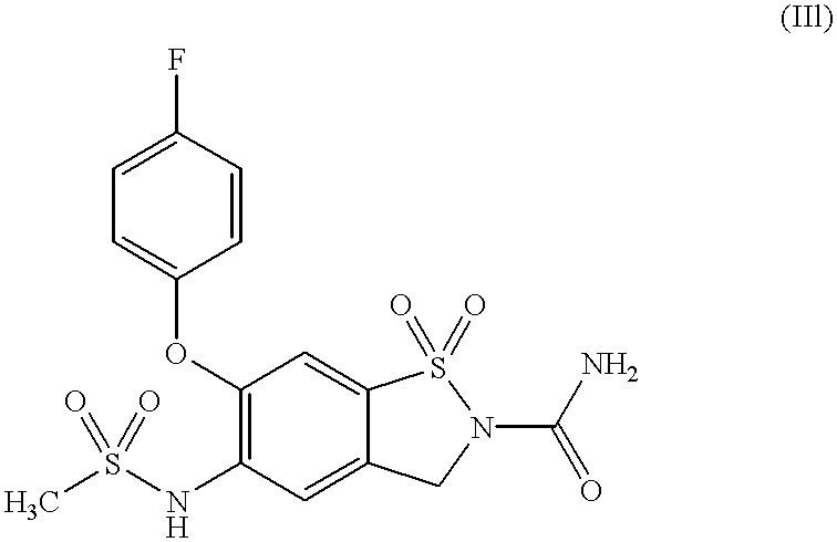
C1(OC2=CC=C(F)C=C2)=C(NS(C)(=O)=O)C=C2C(=C1)S(=O)(=O)N(C(N)=O)C2
